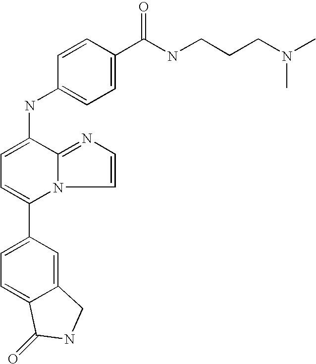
C1(C2=CC=C3C(=C2)CNC3=O)=CC=C(NC2=CC=C(C(NCCCN(C)C)=O)C=C2)C2=NC=CN12
